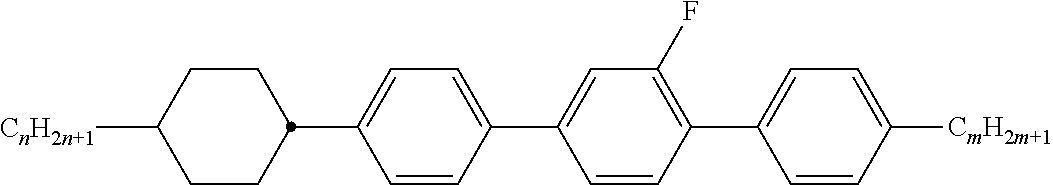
[CnH2n+1]C1CCC(C2=CC=C(C3=CC(F)=C(C4=CC=C([CmH2m+1])C=C4)C=C3)C=C2)CC1
